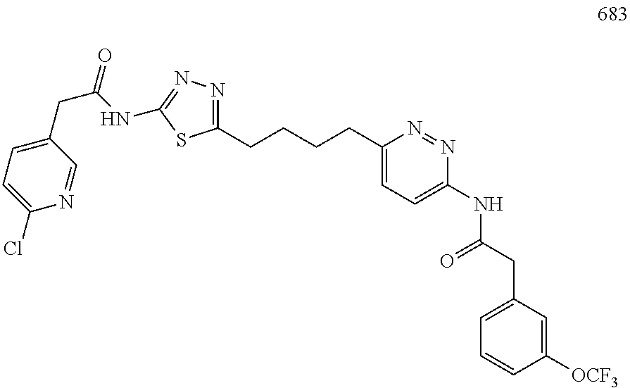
C(CCCC1=CC=C(NC(CC2=CC=CC([OCF3])=C2)=O)N=N1)C1=NN=C(NC(CC2=CC=C(Cl)N=C2)=O)S1
